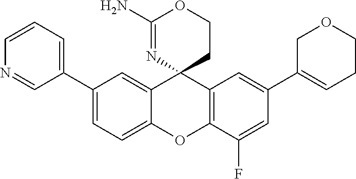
C1(C2=CC=C3C(=C2)C2(C4=C(O3)C(F)=CC(C3=CCCOC3)=C4)CCOC(N)=N2)=CC=CN=C1
